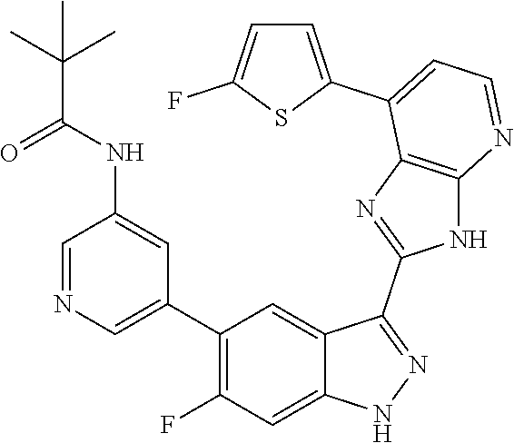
C1=NC=C(C2=C(F)C=C3C(=C2)C(C2=NC4=C(N2)N=CC=C4C2=CC=C(F)S2)=NN3)C=C1NC(C(C)(C)C)=O
